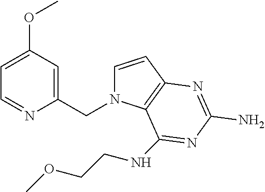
C1=CC2=C(N1CC1=CC(OC)=CC=N1)C(NCCOC)=NC(N)=N2
